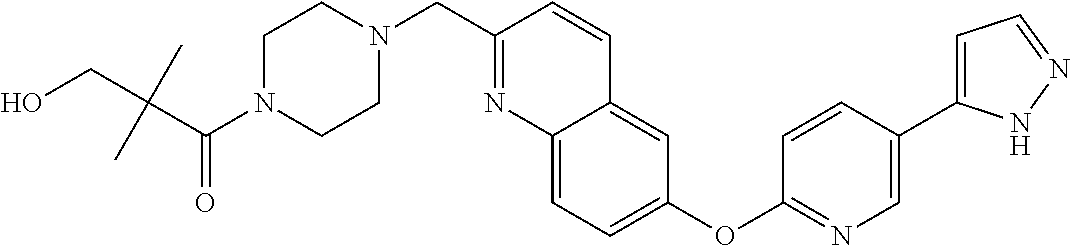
C(C(N1CCN(CC2=NC3=CC=C(OC4=NC=C(C5=CC=NN5)C=C4)C=C3C=C2)CC1)=O)(CO)(C)C
